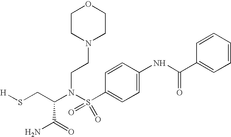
N(C(CS[H])C(=O)N)(S(=O)(=O)C1=CC=C(NC(C2=CC=CC=C2)=O)C=C1)CCN1CCOCC1
